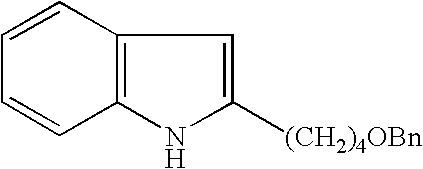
C1=CC2=C(C=C1)NC([(CH2)4OBn])=C2
